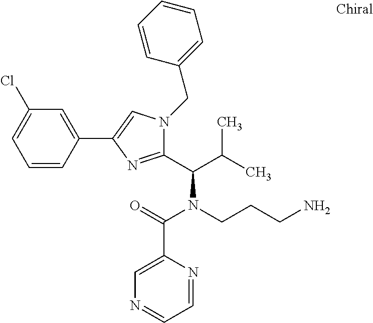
C1=CC(C2=CN(CC3=CC=CC=C3)C(C(C(C)C)N(CCCN)C(=O)C3=CN=CC=N3)=N2)=CC(Cl)=C1
